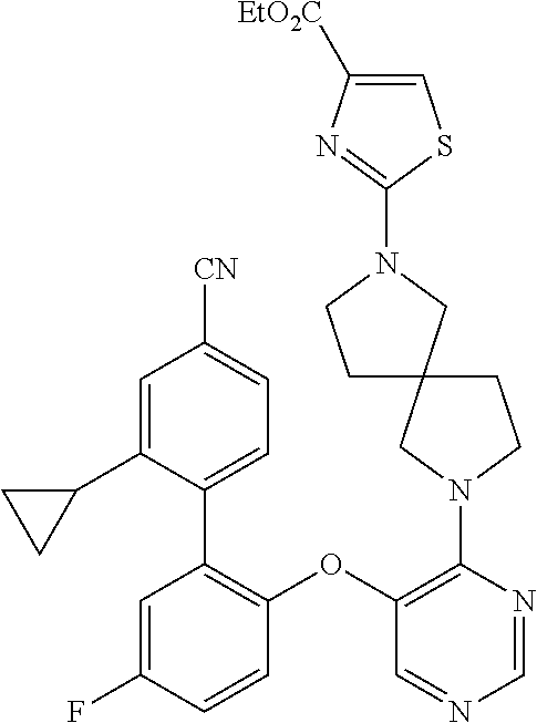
C1(N2CC3(CC2)CCN(C2=NC([EtO2C])=CS2)C3)=C(OC2=C(C3=CC=C([CN])C=C3C3CC3)C=C(F)C=C2)C=NC=N1
